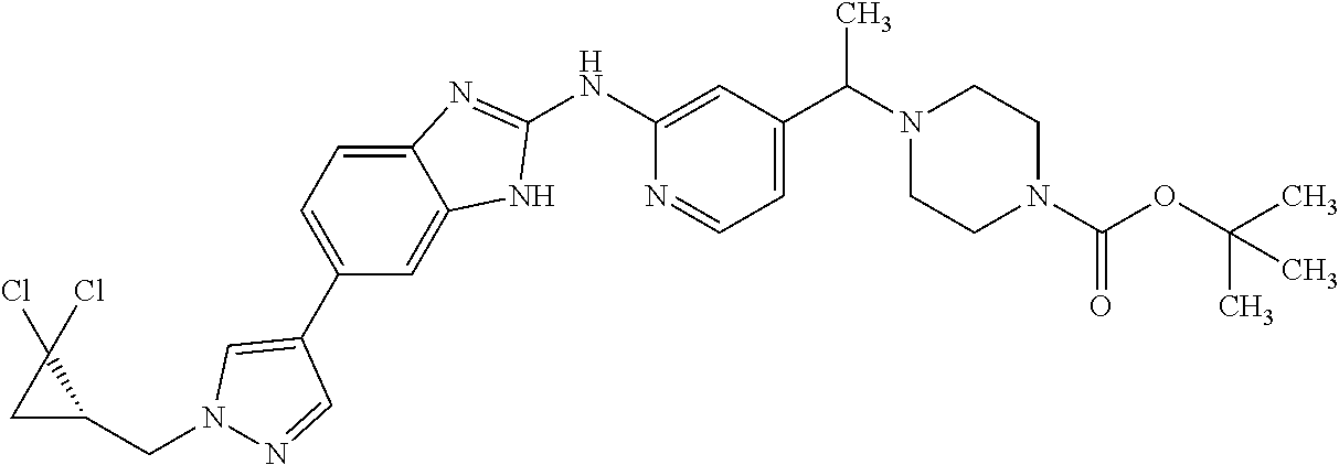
C1(C2=CC=C3C(=C2)NC(NC2=CC(C(N4CCN(C(OC(C)(C)C)=O)CC4)C)=CC=N2)=N3)=CN(CC2C(Cl)(Cl)C2)N=C1
